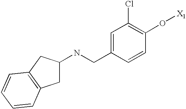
C1(NCC2=CC(Cl)=C(O[X1])C=C2)CC2=C(C1)C=CC=C2
